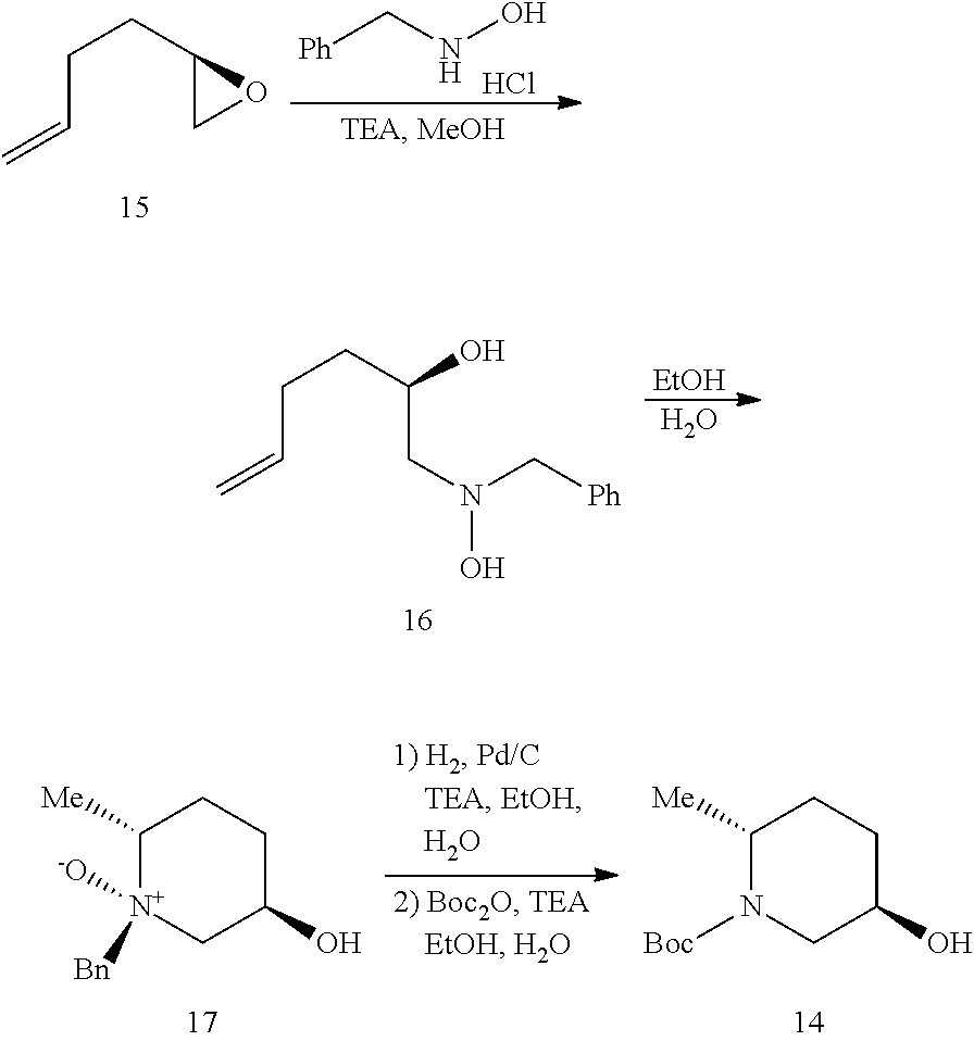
C=CCCC1CO1.[Ph]CNO.Cl.C=CCCC(CN(C[Ph])O)O.[EtOH].O.C1([Me])[N+]([-O])([Bn])CC(O)CC1.C1([Me])N([Boc])CC(O)CC1
